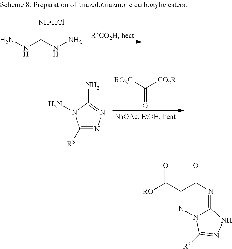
NNC(NN)=[NHHCl].C(=O)([CO2R])[RO2C].C1([R3])=NN=C(N)N1N.C1(C([RO])=O)=NN2C(=NC1=O)NN=C2[R3]
